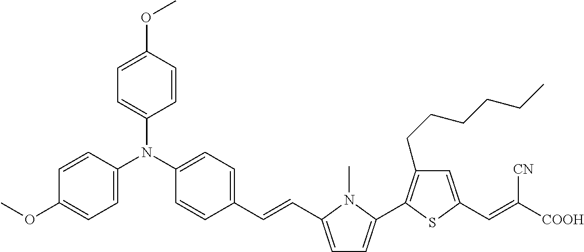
C1=CC(OC)=CC=C1N(C1=CC=C(OC)C=C1)C1=CC=C(C=CC2=CC=C(C3=C(CCCCCC)C=C(C=C([COOH])[CN])S3)N2C)C=C1
